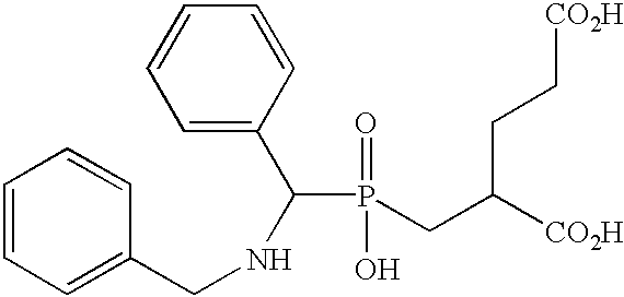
C1=CC=C(CNC(C2=CC=CC=C2)P(=O)(O)CC([CO2H])CC[CO2H])C=C1
